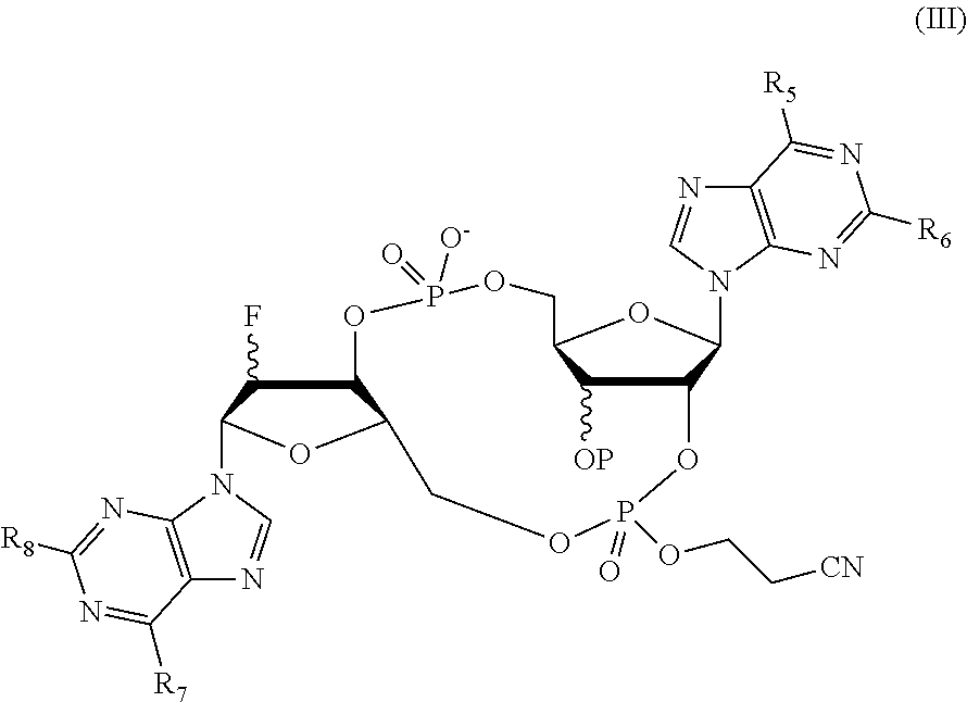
C1([OP])C2C(N3C=NC4=C3N=C([R6])N=C4[R5])OC1COP(=O)([O-])OC1C(F)C(N3C=NC4=C3N=C([R8])N=C4[R7])OC1COP(=O)(OCC[CN])O2
